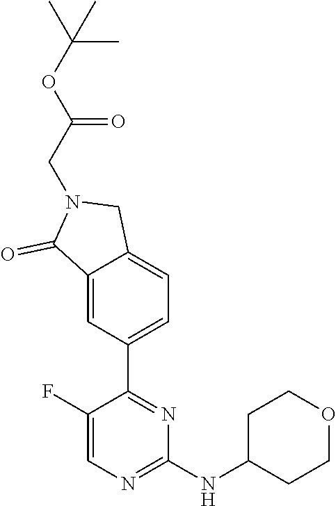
C1(F)=CN=C(NC2CCOCC2)N=C1C1=CC=C2C(=C1)C(=O)N(CC(=O)OC(C)(C)C)C2
